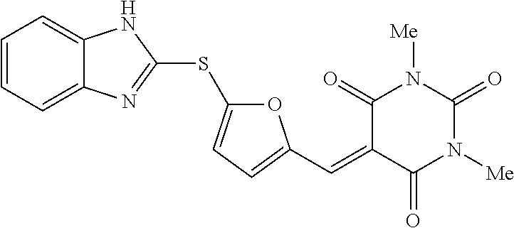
C1=CC=C2C(=C1)NC(SC1=CC=C(C=C3C(=O)N([Me])C(=O)N([Me])C3=O)O1)=N2
